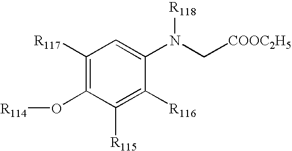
C1([R117])=C(O[R114])C([R115])=C([R116])C(N(C[COOC2H5])[R118])=C1
